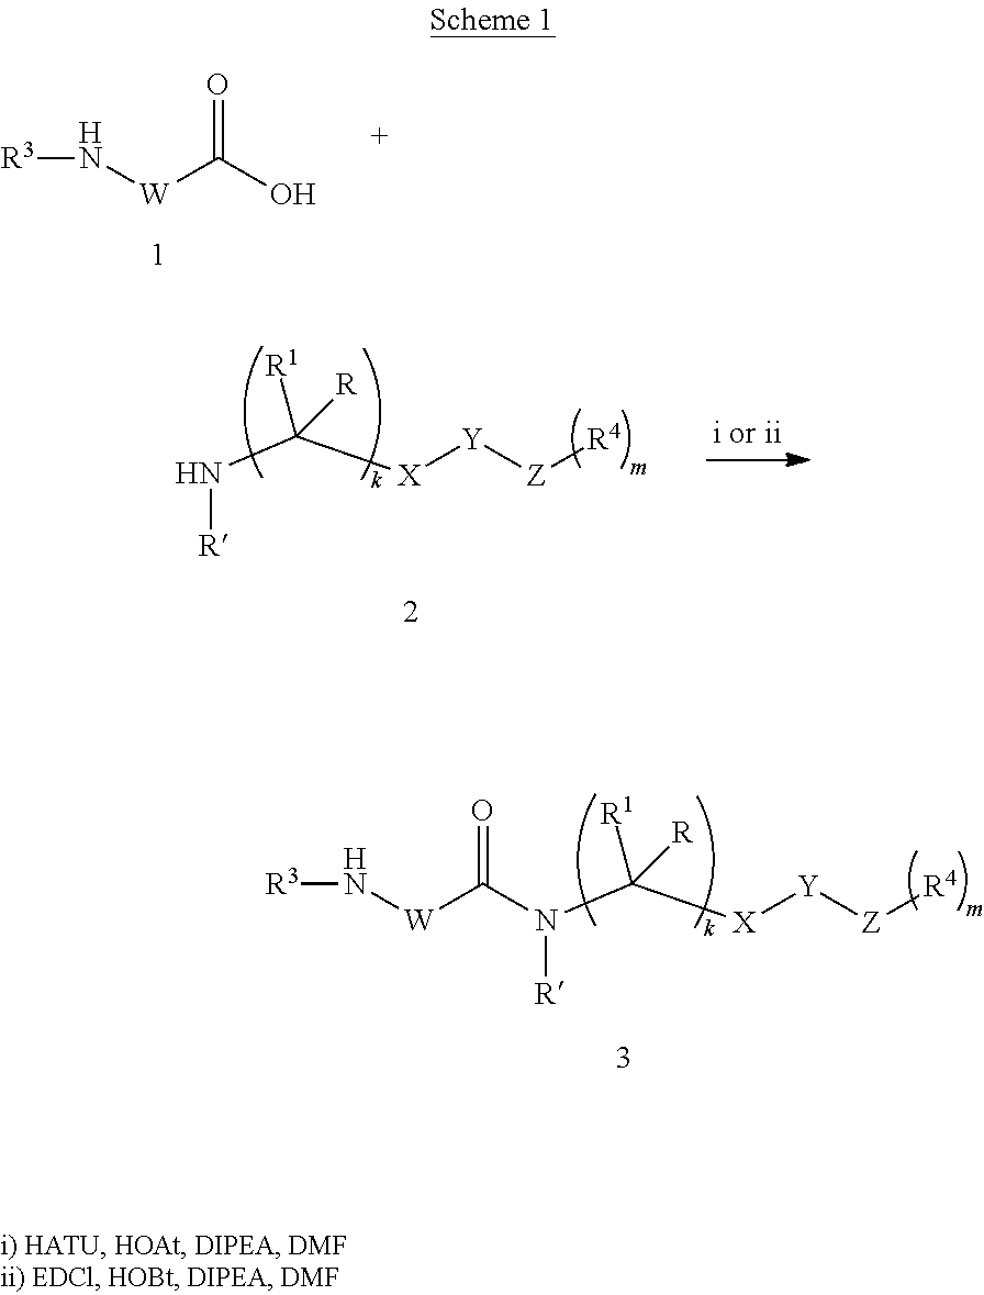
[R3]N[W]C(O)=O.N(C([X][Y][Z][R4])([R1])[R])[R].[R3]N[W]C(=O)N(C([X][Y][Z][R4])([R1])[R])[R]
